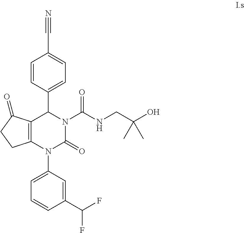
C1(C(F)F)=CC(N2C3=C(C(C4=CC=C(C#N)C=C4)N(C(NCC(O)(C)C)=O)C2=O)C(=O)CC3)=CC=C1
